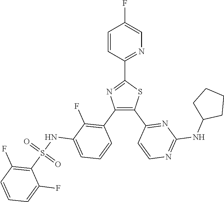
N1=C(C2=NC(C3=C(F)C(NS(C4=C(F)C=CC=C4F)(=O)=O)=CC=C3)=C(C3=NC(NC4CCCC4)=NC=C3)S2)C=CC(F)=C1
